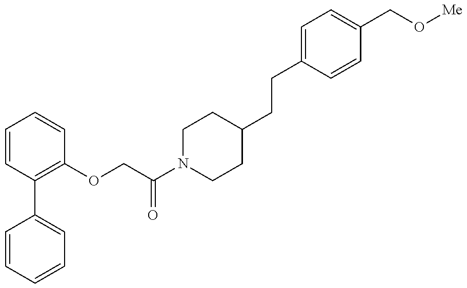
C1=CC=CC=C1C1=C(OCC(N2CCC(CCC3=CC=C(CO[Me])C=C3)CC2)=O)C=CC=C1
